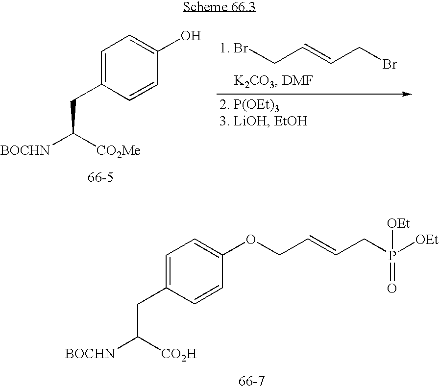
BrCC=CCBr.C1=C(CC([BOCHN])[CO2Me])C=CC(O)=C1.C1=C(CC([BOCHN])[CO2H])C=CC(OCC=CCP([OEt])(=O)[OEt])=C1
